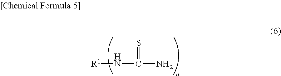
[R1]NC(N)=S
